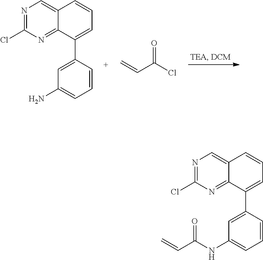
N1=C(Cl)N=C2C(=C1)C=CC=C2C1=CC(N)=CC=C1.O=C(Cl)C=C.N1=C(Cl)N=C2C(=C1)C=CC=C2C1=CC(NC(C=C)=O)=CC=C1
